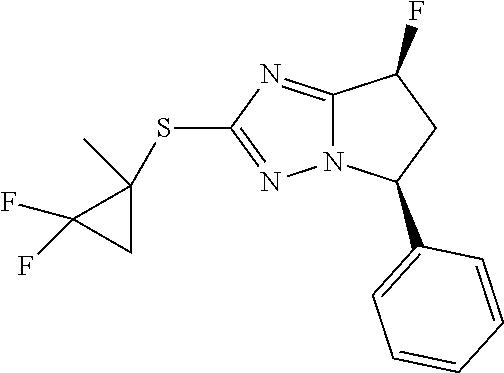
C12=NC(SC3(C)C(F)(F)C3)=NN1C(C1=CC=CC=C1)CC2F
